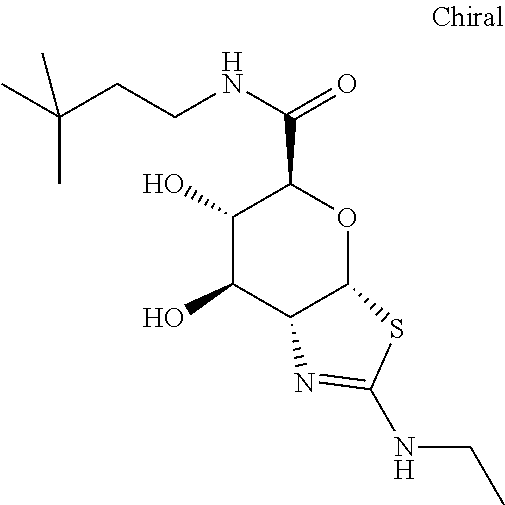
C1(O)C(O)C2C(OC1C(NCCC(C)(C)C)=O)SC(NCC)=N2
